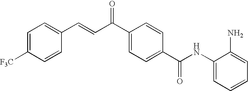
C(=CC(C1=CC=C(C(NC2=CC=CC=C2N)=O)C=C1)=O)C1=CC=C([F3C])C=C1
